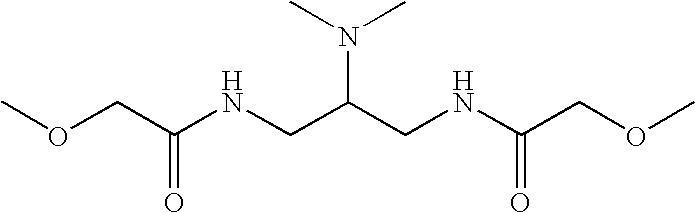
COCC(NCC(CNC(COC)=O)N(C)C)=O
